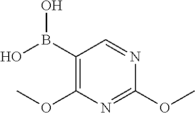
C1(B(O)O)=C(OC)N=C(OC)N=C1
